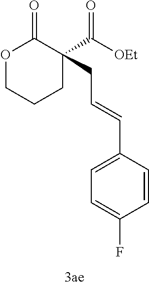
O1CCCC(C([OEt])=O)(CC=CC2=CC=C(F)C=C2)C1=O
